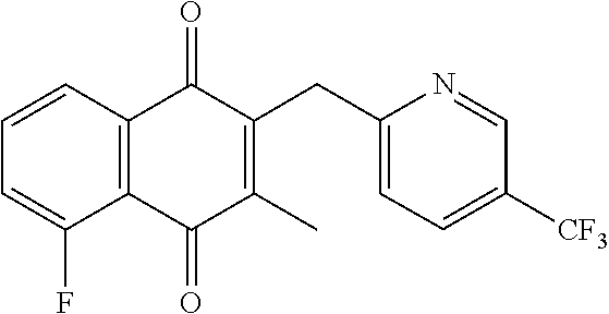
C1=C(F)C2=C(C=C1)C(=O)C(CC1=CC=C([CF3])C=N1)=C(C)C2=O
